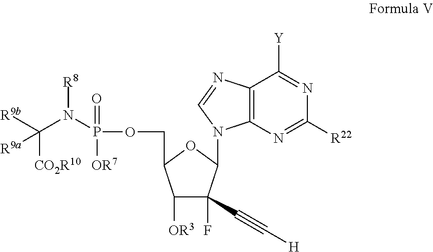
C12=C(N=C([R22])N=C1[Y])N(C1C(F)(C#C[H])C([OR3])C(COP(N(C([R9b])([CO2R10])[R9a])[R8])(=O)[OR7])O1)C=N2
